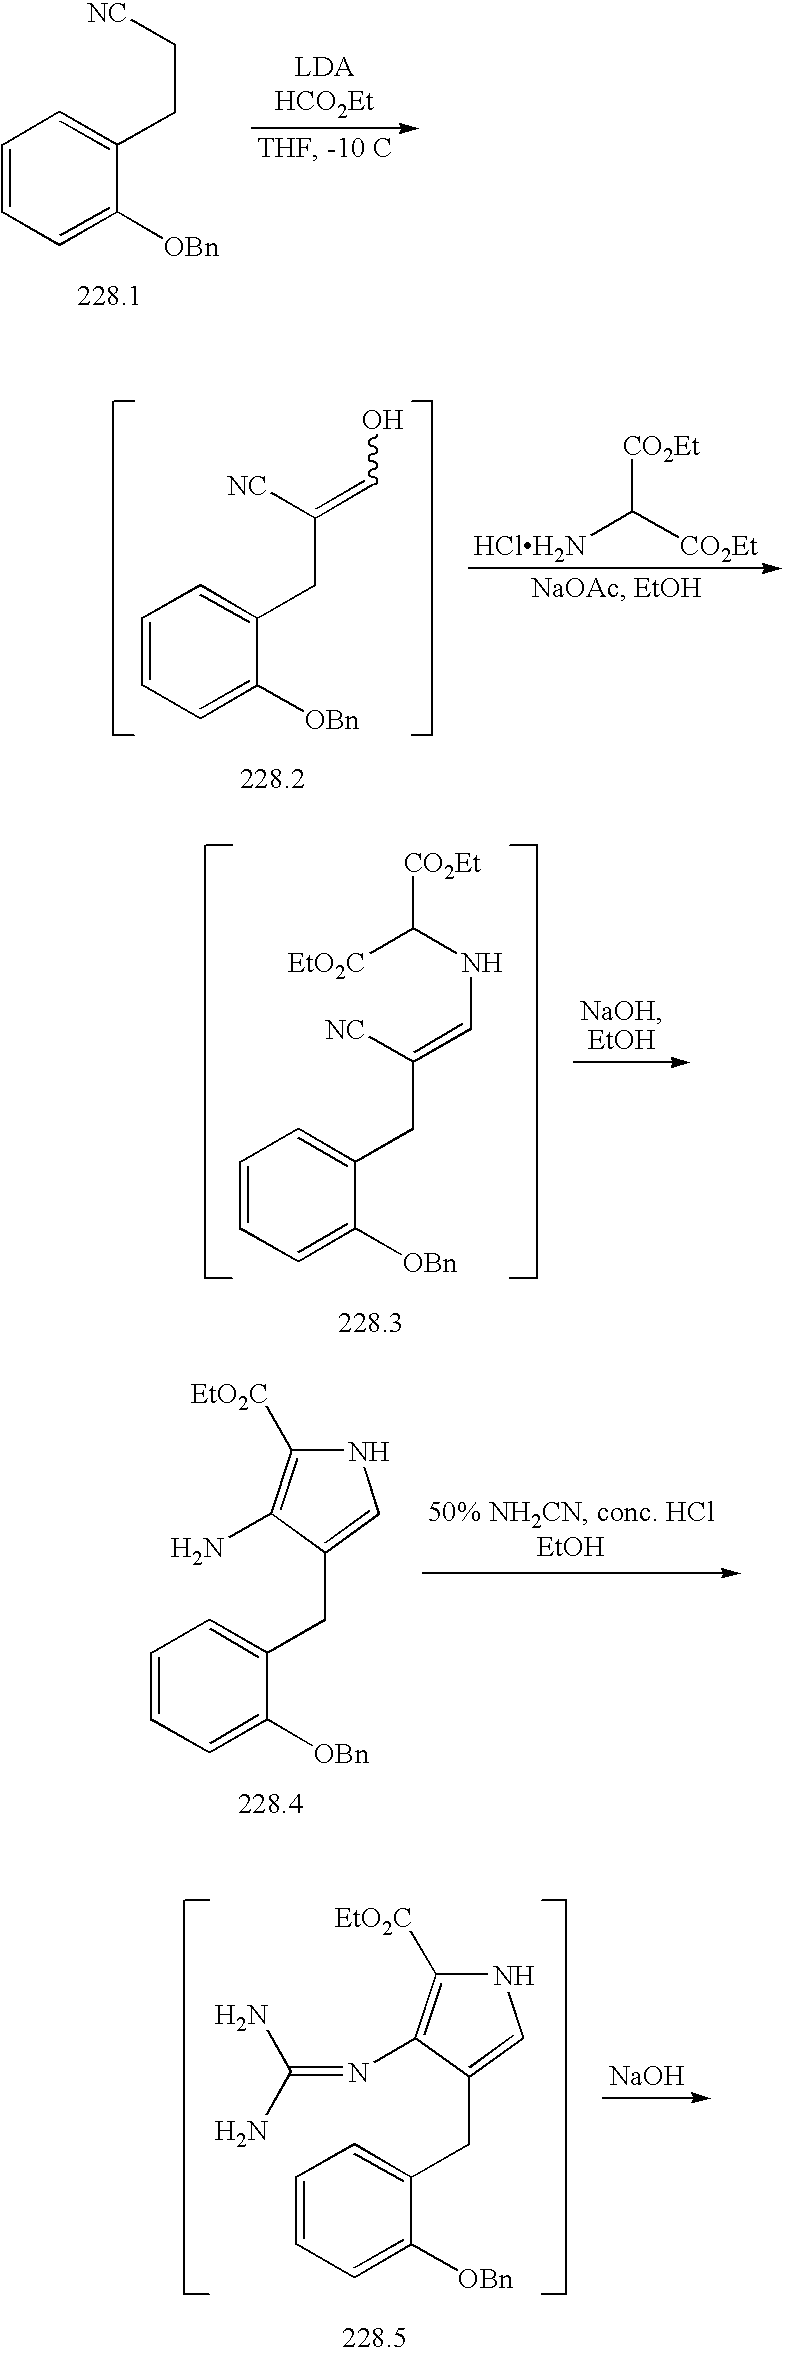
C1=CC=C([OBn])C(CC[NC])=C1.C1=CC=C([OBn])C(CC([NC])=CO)=C1.[CO2Et]C([HClH2N])[CO2Et].C1=CC=C([OBn])C(CC([NC])=CNC([EtO2C])[CO2Et])=C1.C1=CC=C([OBn])C(CC2=CNC([EtO2C])=C2N)=C1.C1=CC=C([OBn])C(CC2=CNC([EtO2C])=C2N=C(N)N)=C1.[NaOH]
